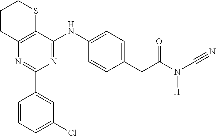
N1=C(NC2=CC=C(CC(N(C#N)[H])=O)C=C2)C2=C(N=C1C1=CC(Cl)=CC=C1)CCCS2
